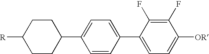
C1(F)=C(F)C(C2=CC=C(C3CCC([R])CC3)C=C2)=CC=C1[OR]
